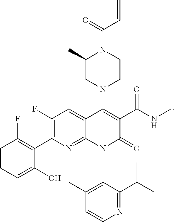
C1=CC=C(O)C(C2=C(F)C=C3C(=N2)N(C2=C(C)C=CN=C2C(C)C)C(=O)C(C(NC)=O)=C3N2CCN(C(=O)C=C)C(C)C2)=C1F
